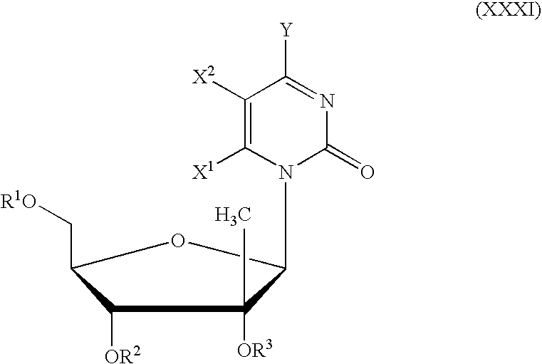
C1([OR2])C(C[R1O])OC(N2C(=O)N=C([Y])C([X2])=C2[X1])C1([OR3])C
